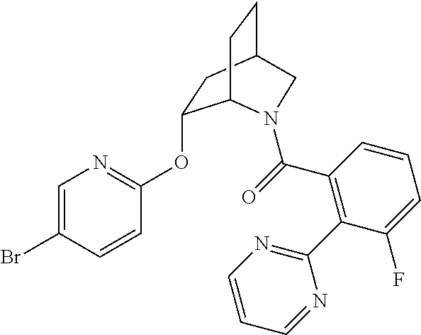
C1=C(Br)C=CC(OC2CC3CCC2N(C(=O)C2=C(C4=NC=CC=N4)C(F)=CC=C2)C3)=N1
